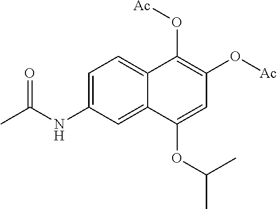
C1=C(NC(C)=O)C=C2C(=C1)C(O[Ac])=C(O[Ac])C=C2OC(C)C
